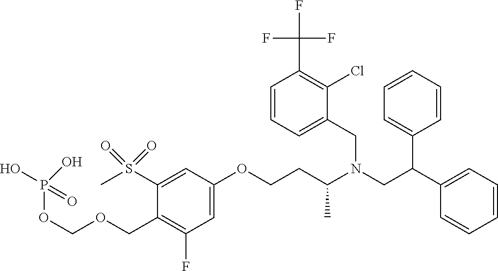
C1=C(OCCC(N(CC(C2=CC=CC=C2)C2=CC=CC=C2)CC2=CC=CC(C(F)(F)F)=C2Cl)C)C=C(S(C)(=O)=O)C(COCOP(O)(=O)O)=C1F
